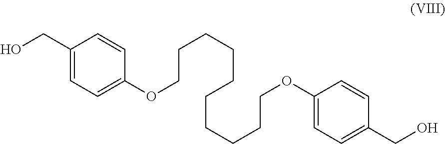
C(C1=CC=C(OCCCCCCCCCCOC2=CC=C(CO)C=C2)C=C1)O
